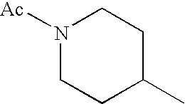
N1([Ac])CCC(C)CC1
